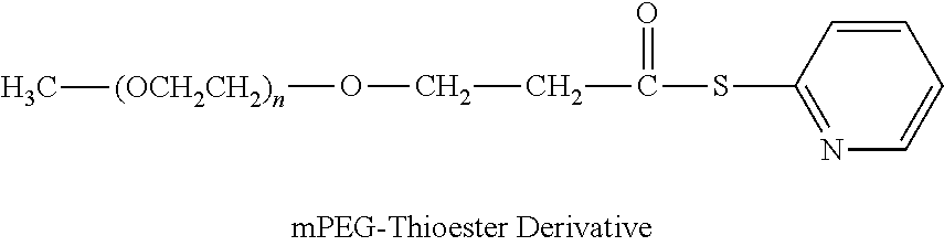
C1(SC(CCO[(OCH2CH2)n]C)=O)=NC=CC=C1
